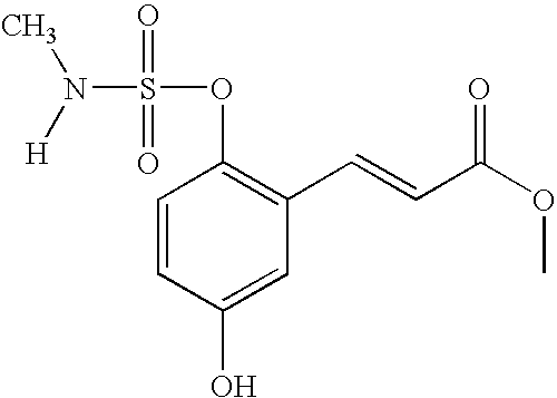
C1=CC(O)=CC(C=CC(OC)=O)=C1OS(N(C)[H])(=O)=O
